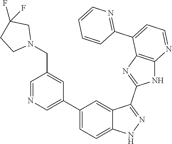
C1=NC=C(C2=CC=C3C(=C2)C(C2=NC4=C(N2)N=CC=C4C2=NC=CC=C2)=NN3)C=C1CN1CC(F)(F)CC1
